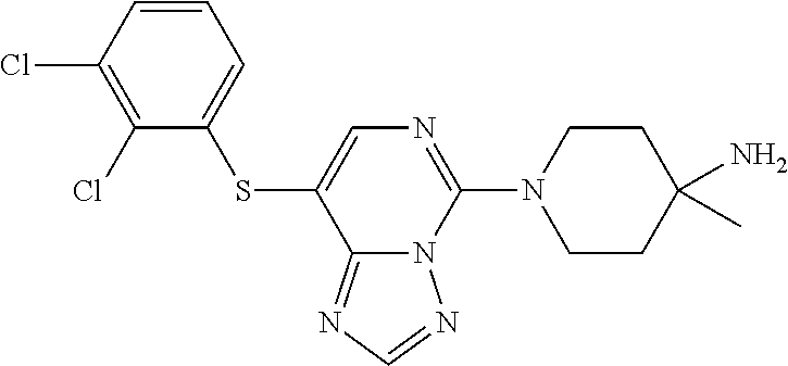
C1(Cl)=C(Cl)C=CC=C1SC1=CN=C(N2CCC(N)(C)CC2)N2C1=NC=N2
